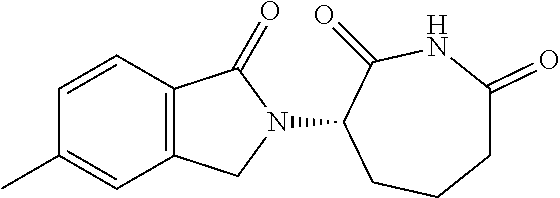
C1=CC2=C(C=C1C)CN(C1C(=O)NC(=O)CCC1)C2=O
